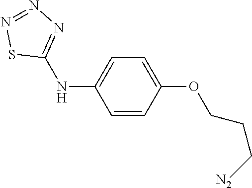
C1=CC(OCCC[N2])=CC=C1NC1=NN=NS1
